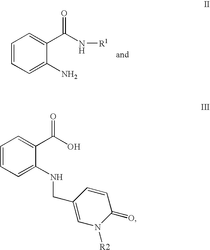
C1=CC=C(N)C(C(N[R1])=O)=C1.C1=CC=C(NCC2=CN([R2])C(=O)C=C2)C(C(O)=O)=C1
